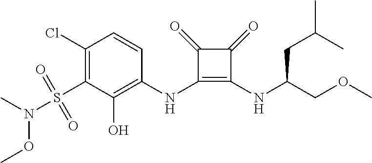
C1(Cl)=C(S(=O)(=O)N(C)OC)C(O)=C(NC2=C(NC(COC)CC(C)C)C(=O)C2=O)C=C1
